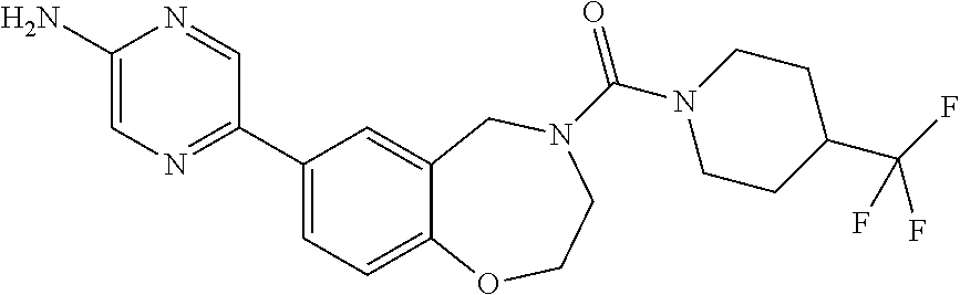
C1(N)=CN=C(C2=CC=C3C(=C2)CN(C(N2CCC(C(F)(F)F)CC2)=O)CCO3)C=N1
